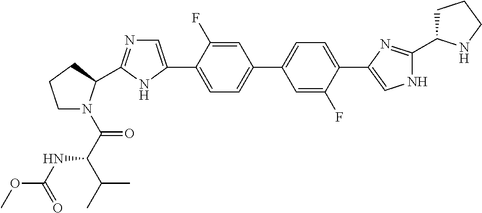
C1=C(F)C(C2=CN=C(C3N(C(=O)C(NC(=O)OC)C(C)C)CCC3)N2)=CC=C1C1=CC=C(C2=CNC(C3CCCN3)=N2)C(F)=C1
